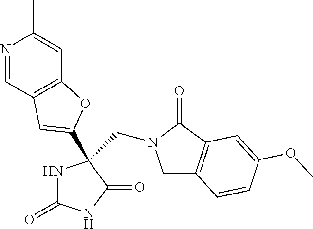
C1C2=C(C(=O)N1CC1(C3=CC4=C(C=C(C)N=C4)O3)NC(=O)NC1=O)C=C(OC)C=C2
